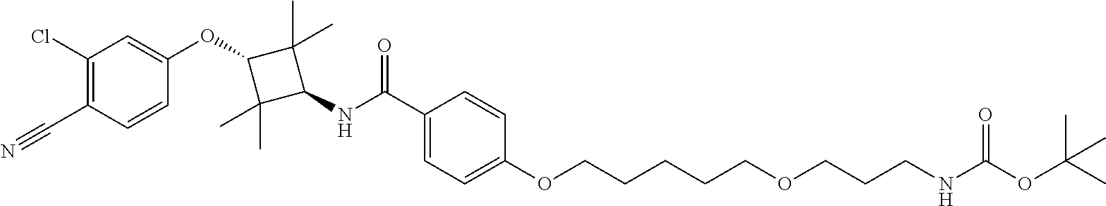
C1(C(NC2C(C)(C)C(OC3=CC(Cl)=C(C#N)C=C3)C2(C)C)=O)=CC=C(OCCCCCOCCCNC(OC(C)(C)C)=O)C=C1
